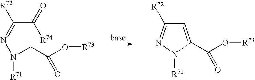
C1=C(C(O[R73])=O)N([R71])N=C1[R72].[R72]C(=NN(CC(O[R73])=O)[R71])C(=O)[R74]
